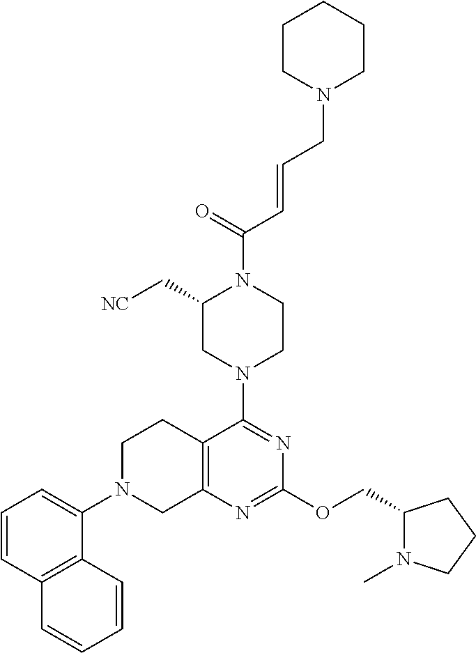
C1(C[NC])CN(C2=NC(OCC3N(C)CCC3)=NC3=C2CCN(C2=CC=CC4=C2C=CC=C4)C3)CCN1C(=O)C=CCN1CCCCC1
